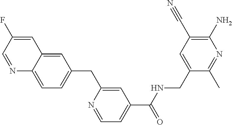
C1=C(F)C=NC2=CC=C(CC3=CC(C(NCC4=CC(C#N)=C(N)N=C4C)=O)=CC=N3)C=C12
